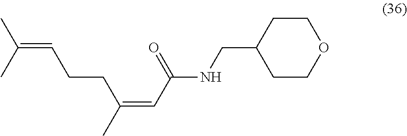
C1CC(CNC(C=C(C)CCC=C(C)C)=O)CCO1
